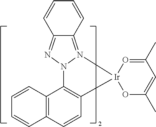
N12C3=C(C=CC4=C3C=CC=C4)[Ir]3(OC(C)=CC(C)=O3)N1=C1C(=N2)C=CC=C1
